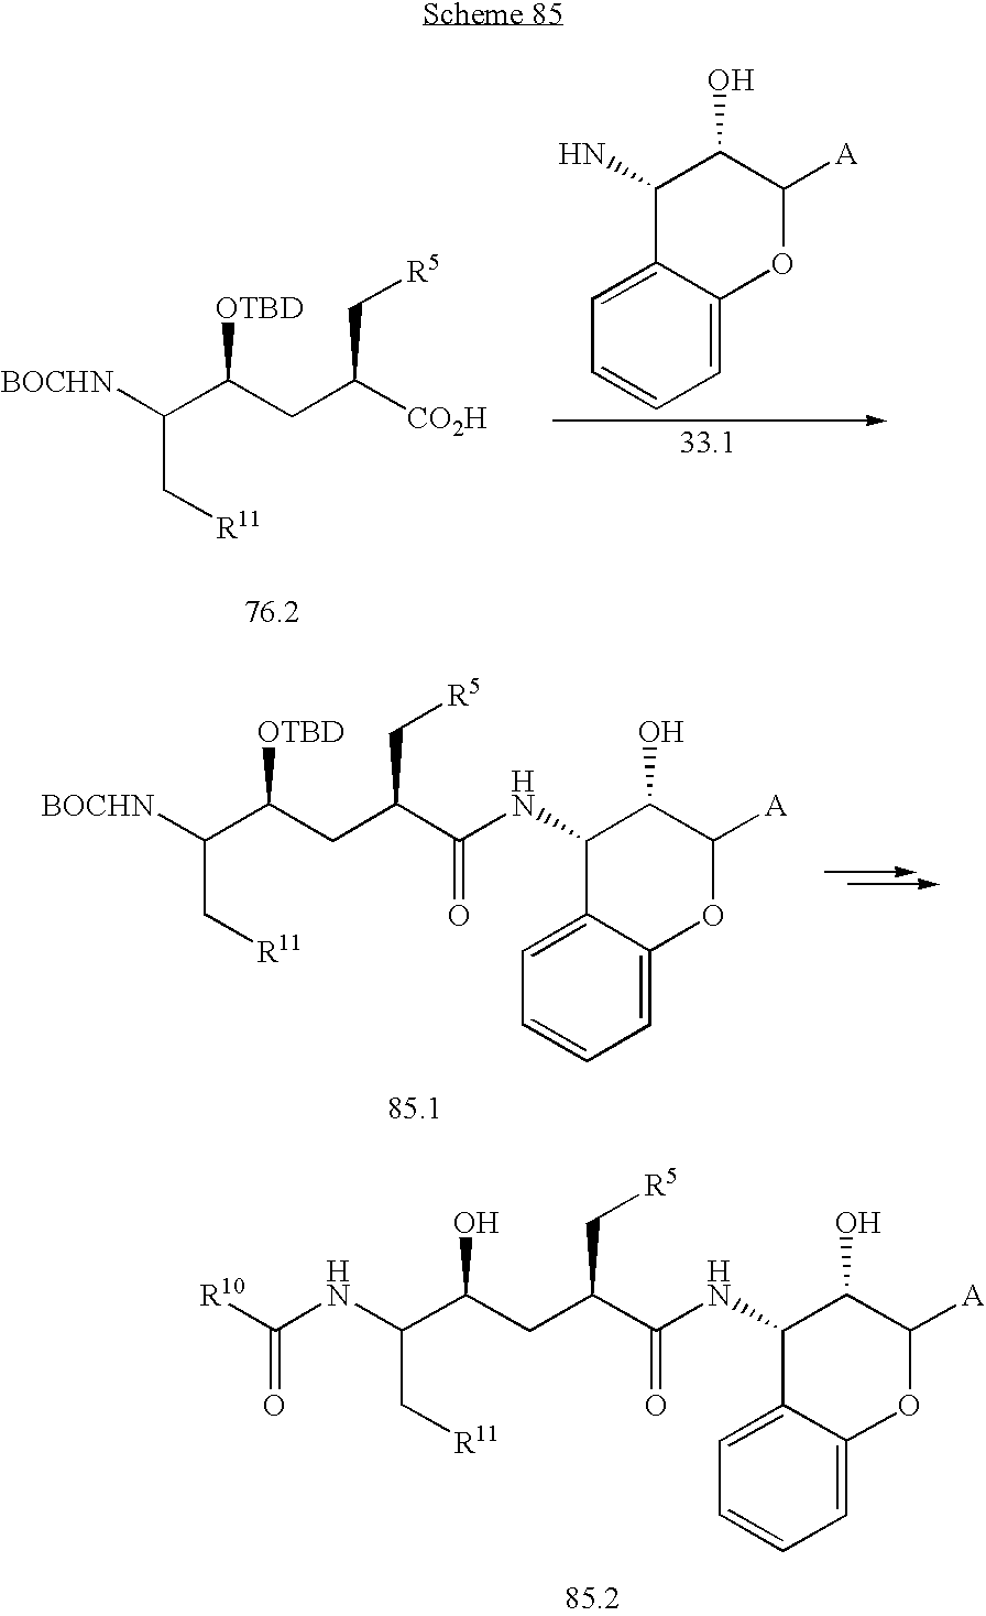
C(C[R11])(C(CC(C(NC1C2=CC=CC=C2OC([A])C1O)=O)C[R5])[OTBD])[BOCHN].C(C[R11])(C(CC(C(NC1C2=CC=CC=C2OC([A])C1O)=O)C[R5])O)NC([R10])=O.C1=C2C(=CC=C1)OC([A])C(O)C2N.C(C[R11])(C(CC([CO2H])C[R5])[OTBD])[BOCHN]
